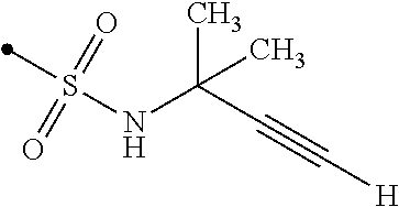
S(NC(C#C[H])(C)C)(=O)(=O)C
